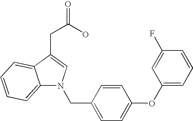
C1=C(CN2C3=CC=CC=C3C(CC(O)=O)=C2)C=CC(OC2=CC=CC(F)=C2)=C1
